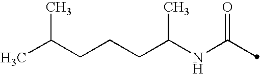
C(C(NC(=O)C)C)CCC(C)C
